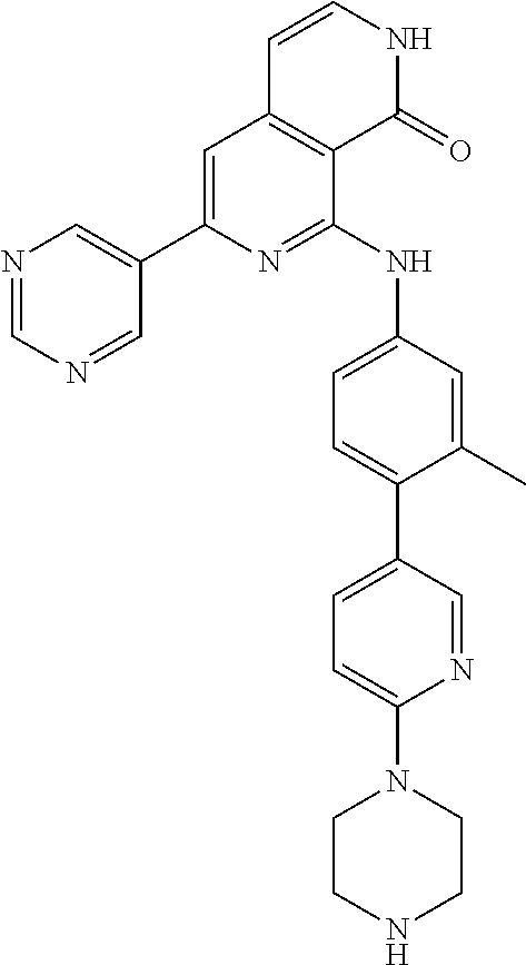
N1=CN=CC(C2=CC3=C(C(NC4=CC=C(C5=CC=C(N6CCNCC6)N=C5)C(C)=C4)=N2)C(=O)NC=C3)=C1
